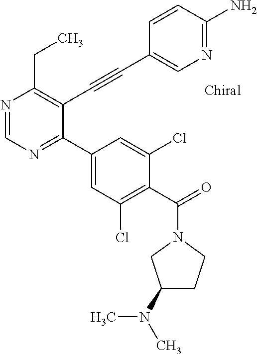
N1=CN=C(C2=CC(Cl)=C(C(N3CC(N(C)C)CC3)=O)C(Cl)=C2)C(C#CC2=CN=C(N)C=C2)=C1CC
